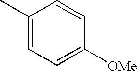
C1(C)=CC=C([OMe])C=C1
